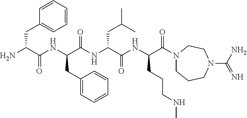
C1=CC=CC=C1CC(N)C(NC(C(NC(C(NC(C(N1CCCN(C(N)=N)CC1)=O)CCCNC)=O)CC(C)C)=O)CC1=CC=CC=C1)=O
